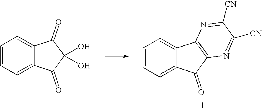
C1=CC=C2C(=C1)C1=C(C2=O)N=C([CN])C([CN])=N1.C1=CC=C2C(=C1)C(=O)C(O)(O)C2=O
